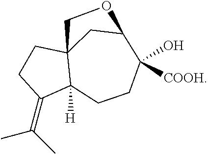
C1CC(=C(C)C)C2([H])C13CC(C([COOH])(O)CC2)OC3
